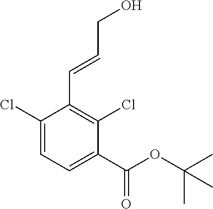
C1(Cl)=CC=C(C(=O)OC(C)(C)C)C(Cl)=C1C=CCO
